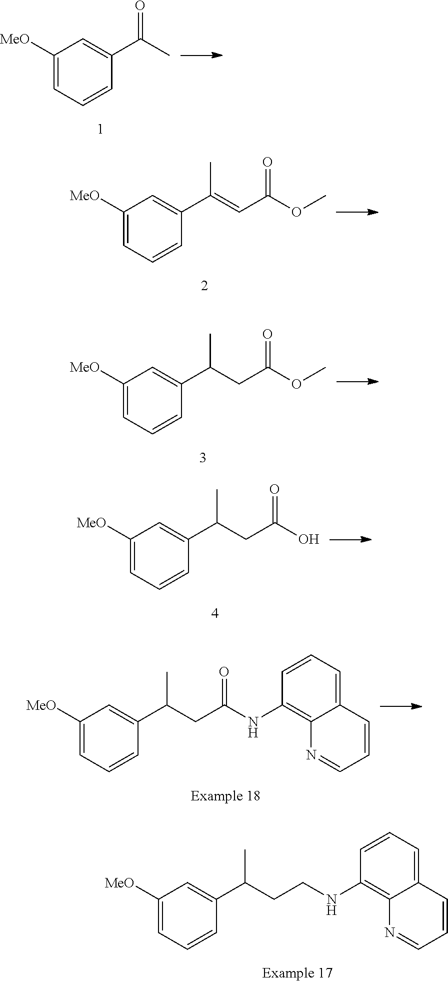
O(C)C(C=C(C)C1=CC([MeO])=CC=C1)=O.C1=C([MeO])C=C(C(C)CC(=O)OC)C=C1.C1=C(C(C)CC(=O)O)C=CC=C1[MeO].C12=C(NC(CC(C3=CC([MeO])=CC=C3)C)=O)C=CC=C1C=CC=N2.C12=C(NCCC(C3=CC([MeO])=CC=C3)C)C=CC=C1C=CC=N2.C1=C([MeO])C=C(C(=O)C)C=C1
